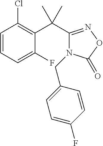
C1=CC=C(F)C(C(C2=NOC(=O)N2CC2=CC=C(F)C=C2)(C)C)=C1Cl
